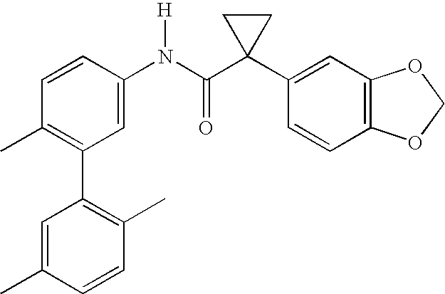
C1(N(C(C2(C3=CC4=C(C=C3)OCO4)CC2)=O)[H])=CC(C2=C(C)C=CC(C)=C2)=C(C)C=C1
